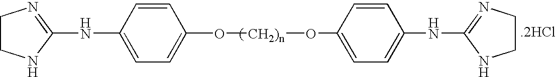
[.2HCl].C1CNC(NC2=CC=C(O[CH2)n]OC3=CC=C(NC4=NCCN4)C=C3)C=C2)=N1
